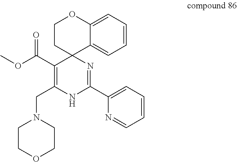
C1=C2C3(CCOC2=CC=C1)C(C(OC)=O)=C(CN1CCOCC1)NC(C1=CC=CC=N1)=N3
